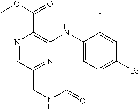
N1=CC(CNC=O)=NC(NC2=CC=C(Br)C=C2F)=C1C(OC)=O
